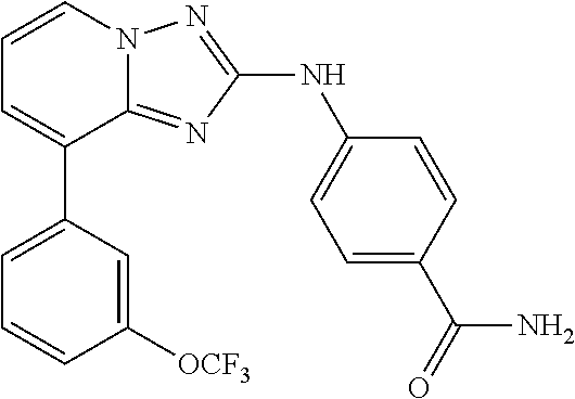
C1=CN2C(=NC(NC3=CC=C(C(=O)N)C=C3)=N2)C(C2=CC=CC([OCF3])=C2)=C1
